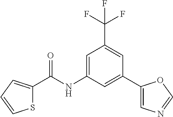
C1=C(NC(C2=CC=CS2)=O)C=C(C2=CN=CO2)C=C1C(F)(F)F
